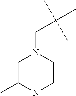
C1C(C)NCCN1CC(C)(C)C
